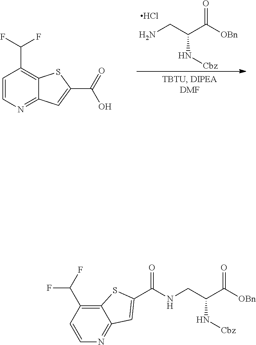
C1=CN=C2C(=C1C(F)F)SC(C(=O)O)=C2.O=C([OBn])C(CN)N[Cbz].Cl.C12=C(C(F)F)C=CN=C1C=C(C(NCC(C([OBn])=O)N[Cbz])=O)S2
